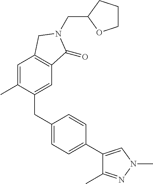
C1=C(C)C(CC2=CC=C(C3=CN(C)N=C3C)C=C2)=CC2=C1CN(CC1CCCO1)C2=O
